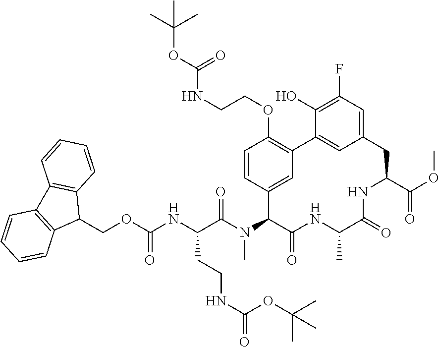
C(C(N(C)C1C(=O)NC(C)C(=O)NC(C(=O)OC)CC2=CC(F)=C(O)C(=C2)C2=C(OCCNC(=O)OC(C)(C)C)C=CC1=C2)=O)(NC(OCC1C2=C(C3=C1C=CC=C3)C=CC=C2)=O)CCNC(OC(C)(C)C)=O
